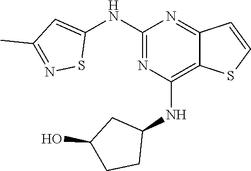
C1(NC2=CC(C)=NS2)=NC(NC2CC(O)CC2)=C2C(=N1)C=CS2
